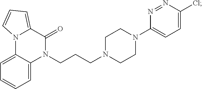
N1(CCCN2CCN(C3=CC=C(Cl)N=N3)CC2)C(=O)C2=CC=CN2C2=CC=CC=C12
